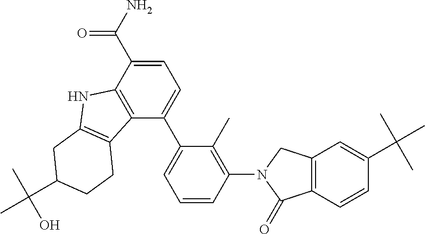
C1=C(C(N)=O)C2=C(C(C3=CC=CC(N4C(=O)C5=C(C4)C=C(C(C)(C)C)C=C5)=C3C)=C1)C1=C(N2)CC(C(C)(C)O)CC1
